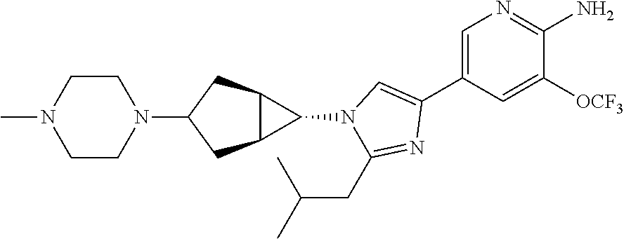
C1=C(C2=CN(C3C4C3CC(N3CCN(C)CC3)C4)C(CC(C)C)=N2)C=C([OCF3])C(N)=N1
